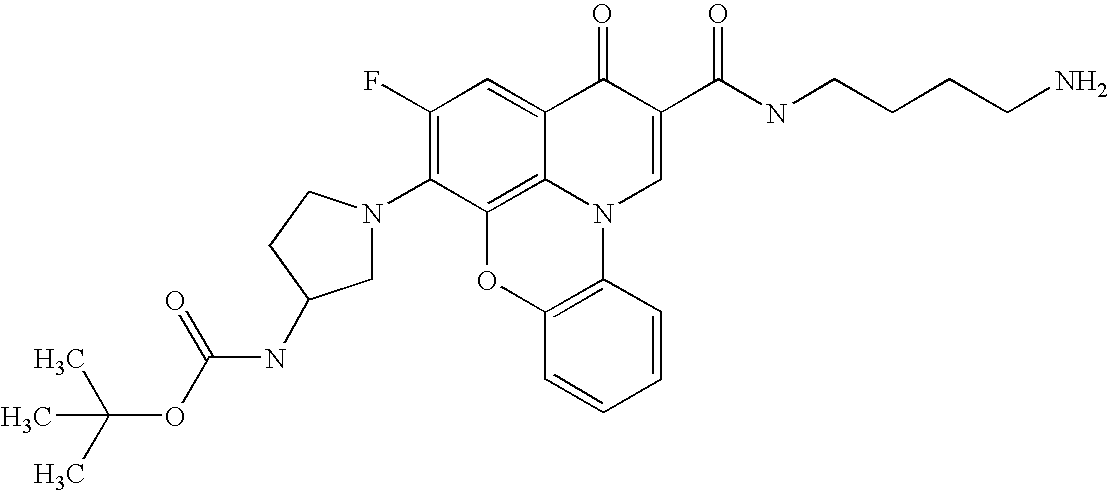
C1(F)=C(N2CC(NC(OC(C)(C)C)=O)CC2)C2=C3C(=C1)C(=O)C(C(NCCCCN)=O)=CN3C1=C(O2)C=CC=C1
